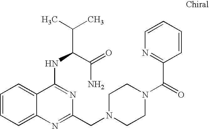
C1=CC=C2C(=C1)C(NC(C(C)C)C(=O)N)=NC(CN1CCN(C(=O)C3=NC=CC=C3)CC1)=N2
